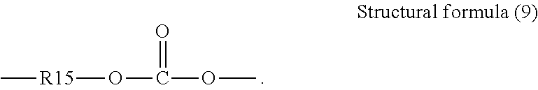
C[R15]OC(OC)=O
